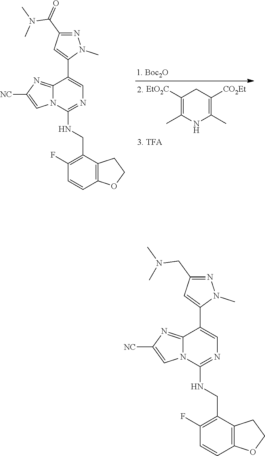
C1(CNC2=NC=C(C3=CC(C(=O)N(C)C)=NN3C)C3=NC([NC])=CN23)=C(F)C=CC2=C1CCO2.C1([EtO2C])=C(C)NC(C)=C([CO2Et])C1.C1(CNC2=NC=C(C3=CC(CN(C)C)=NN3C)C3=NC([NC])=CN23)=C(F)C=CC2=C1CCO2
